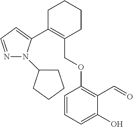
C1C(C2=CC=NN2C2CCCC2)=C(COC2=C(C=O)C(O)=CC=C2)CCC1
